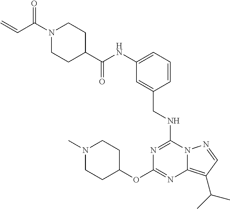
C1(OC2=NC3=C(C(C)C)C=NN3C(NCC3=CC(NC(C4CCN(C(C=C)=O)CC4)=O)=CC=C3)=N2)CCN(C)CC1
